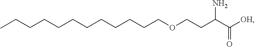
C(CCCCCCCCCCOCCC(C([OH])=O)N)C
